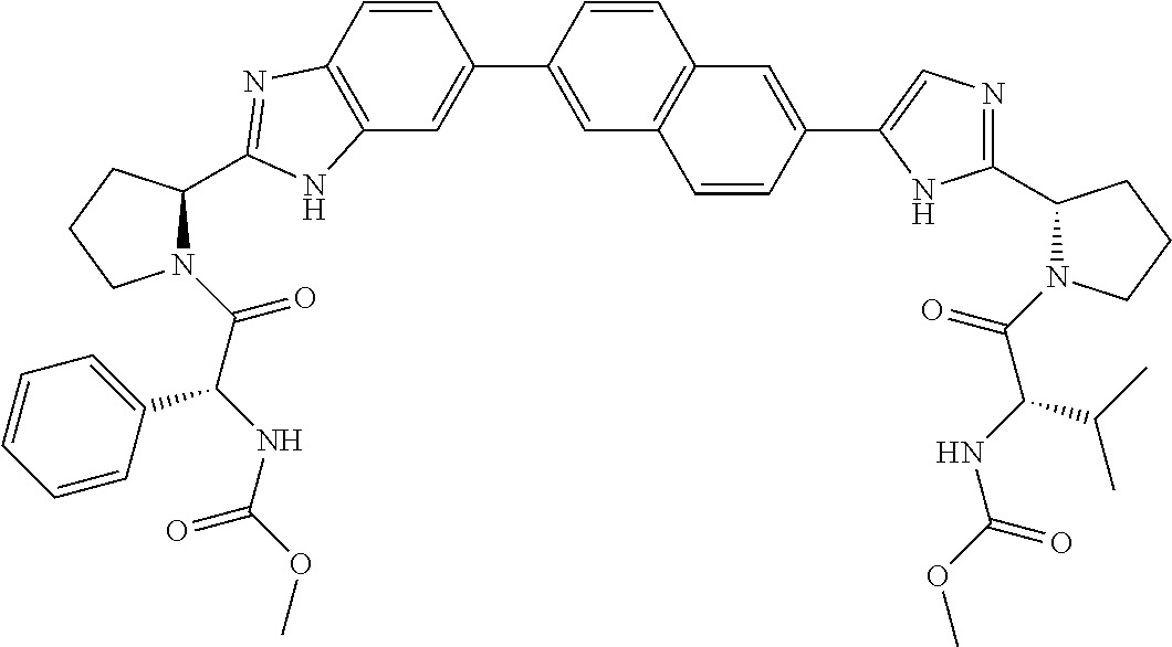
C12=C(C=C(C3=CC4=C(C=C3)C=C(C3=CN=C(C5N(C(=O)C(C(C)C)NC(=O)OC)CCC5)N3)C=C4)C=C1)NC(C1N(C(=O)C(NC(=O)OC)C3=CC=CC=C3)CCC1)=N2
